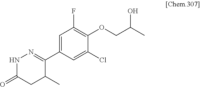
C1(C2=NNC(=O)CC2C)=CC(F)=C(OCC(C)O)C(Cl)=C1
